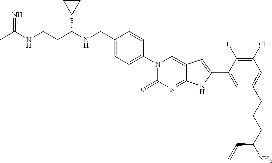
CC(NCCC(NCC1=CC=C(N2C(=O)N=C3C(=C2)C=C(C2=CC(CCCC(N)C=C)=CC(Cl)=C2F)N3)C=C1)C1CC1)=N
